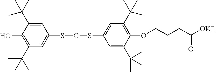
C1=C(SC(SC2=CC(C(C)(C)C)=C(OCCCC([OK+])=O)C(C(C)(C)C)=C2)(C)C)C=C(C(C)(C)C)C(O)=C1C(C)(C)C
